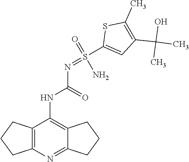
O=C(NC1=C2C(=NC3=C1CCC3)CCC2)N=S(C1=CC(C(C)(O)C)=C(C)S1)(N)=O
